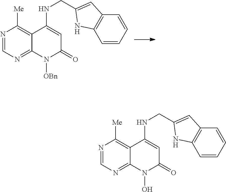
N1=CN=C2C(=C1[Me])C(NCC1=CC3=C(C=CC=C3)N1)=CC(=O)N2[OBn].N1=CN=C2C(=C1[Me])C(NCC1=CC3=C(C=CC=C3)N1)=CC(=O)N2O
